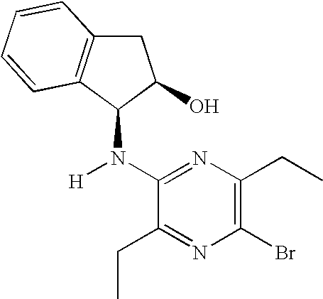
C1(N([H])C2C(O)CC3=C2C=CC=C3)=NC(CC)=C(Br)N=C1CC
